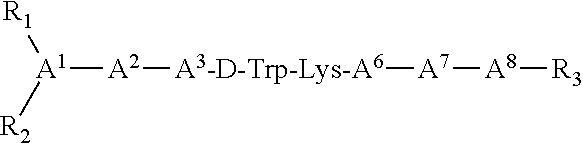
[A1]([A2][A3-D-Trp-Lys-A6][A7][A8][R3])([R1])[R2]
